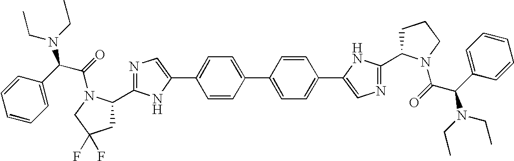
C1(C2=CN=C(C3CC(F)(F)CN3C(=O)C(C3=CC=CC=C3)N(CC)CC)N2)=CC=C(C2=CC=C(C3=CN=C(C4CCCN4C(C(N(CC)CC)C4=CC=CC=C4)=O)N3)C=C2)C=C1
